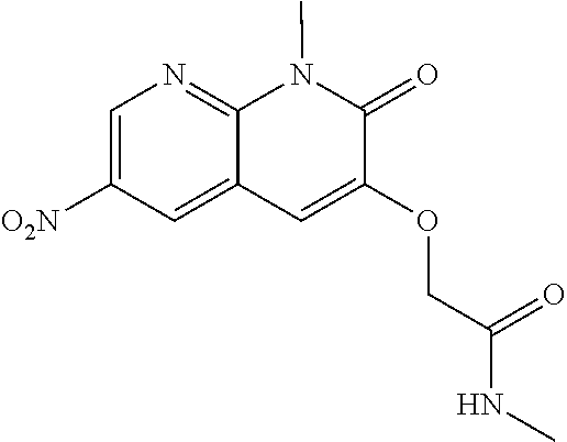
C1=C([O2N])C=C2C(=N1)N(C)C(=O)C(OCC(=O)NC)=C2
